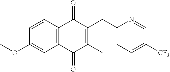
C1=CC2=C(C=C1OC)C(=O)C(C)=C(CC1=CC=C([CF3])C=N1)C2=O
